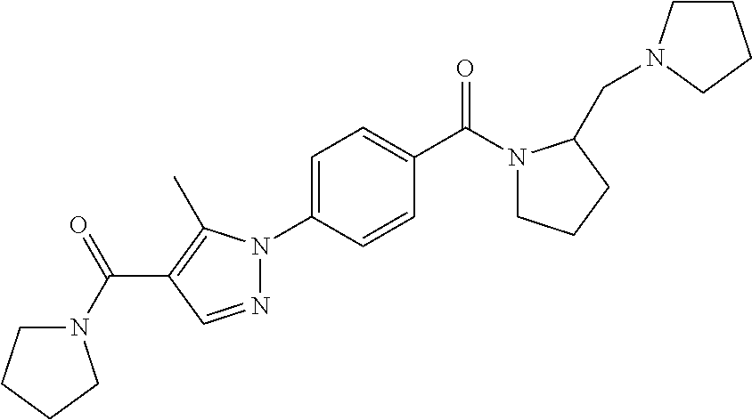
C1(N2N=CC(C(N3CCCC3)=O)=C2C)=CC=C(C(N2CCCC2CN2CCCC2)=O)C=C1
